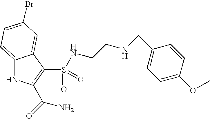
C12=CC=C(Br)C=C1C(S(=O)(NCCNCC1=CC=C(OC)C=C1)=O)=C(C(=O)N)N2
